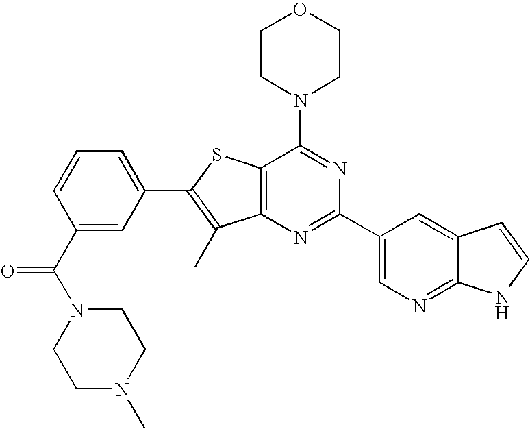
C1CN(C2=NC(C3=CN=C4C(=C3)C=CN4)=NC3=C2SC(C2=CC=CC(C(N4CCN(C)CC4)=O)=C2)=C3C)CCO1
